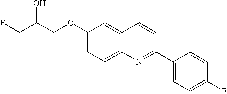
C1(OCC(CF)O)=CC=C2C(=C1)C=CC(C1=CC=C(F)C=C1)=N2
